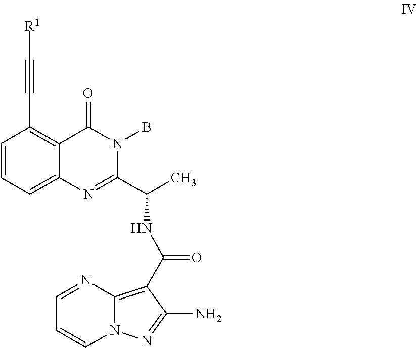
C1=NC2=C(C(NC(C)C3=NC4=CC=CC(C#C[R1])=C4C(=O)N3B)=O)C(N)=NN2C=C1
